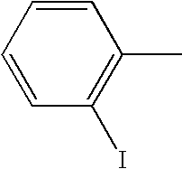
C1=CC(I)=C(C)C=C1
